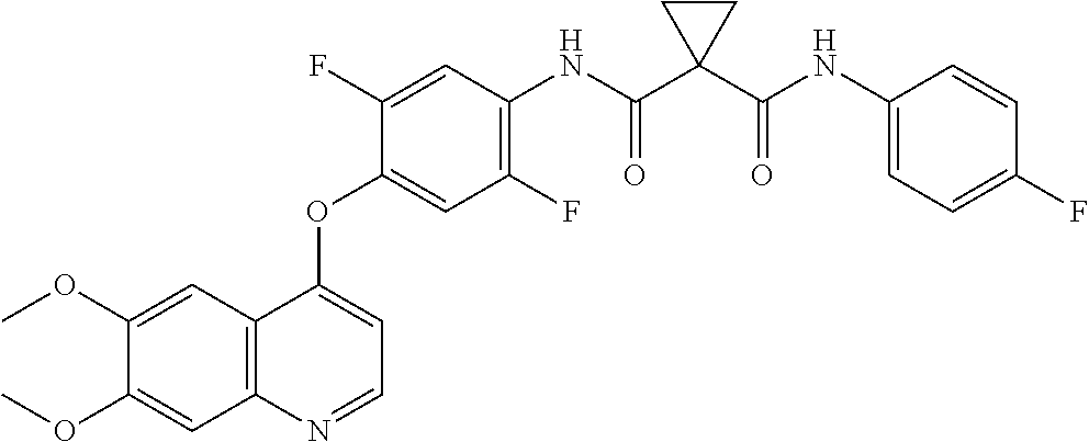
C1=C(OC)C(OC)=CC2=C1C(OC1=CC(F)=C(NC(C3(C(NC4=CC=C(F)C=C4)=O)CC3)=O)C=C1F)=CC=N2
